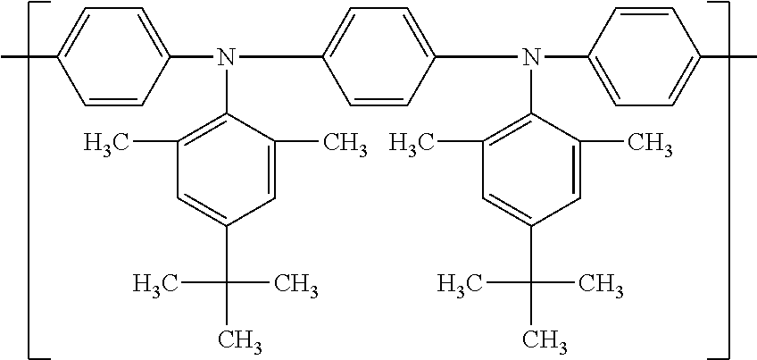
C1(N(C2=CC=C(N(C3=CC=C(C)C=C3)C3=C(C)C=C(C(C)(C)C)C=C3C)C=C2)C2=C(C)C=C(C(C)(C)C)C=C2C)=CC=C(C)C=C1
